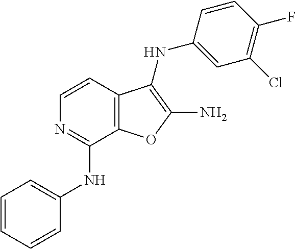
C1(NC2=CC=CC=C2)=NC=CC2=C1OC(N)=C2NC1=CC(Cl)=C(F)C=C1
